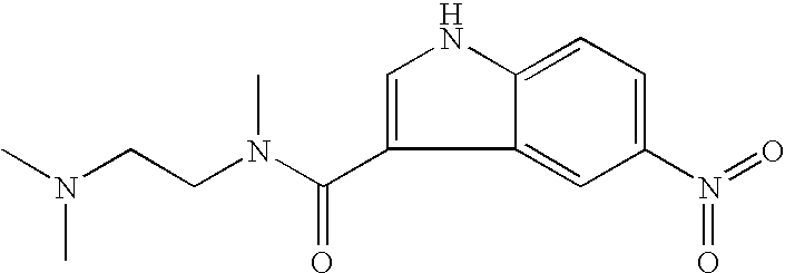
C1(N(=O)=O)=CC=C2C(=C1)C(C(N(CCN(C)C)C)=O)=CN2
